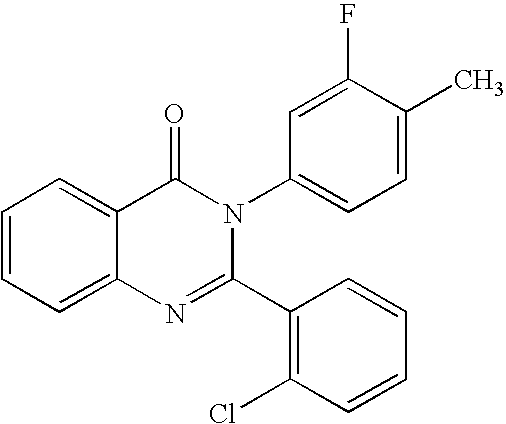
C1=CC=C2C(=C1)C(=O)N(C1=CC=C(C)C(F)=C1)C(C1=C(Cl)C=CC=C1)=N2
